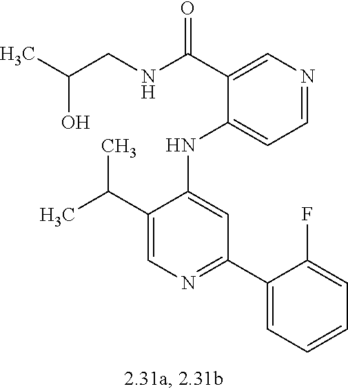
C1(NC2=CC(C3=CC=CC=C3F)=NC=C2C(C)C)=CC=NC=C1C(NCC(C)O)=O
